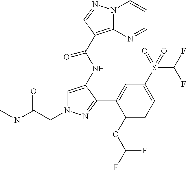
C(N1C=C(NC(C2=C3N(C=CC=N3)N=C2)=O)C(C2=CC(S(C(F)F)(=O)=O)=CC=C2OC(F)F)=N1)C(N(C)C)=O
